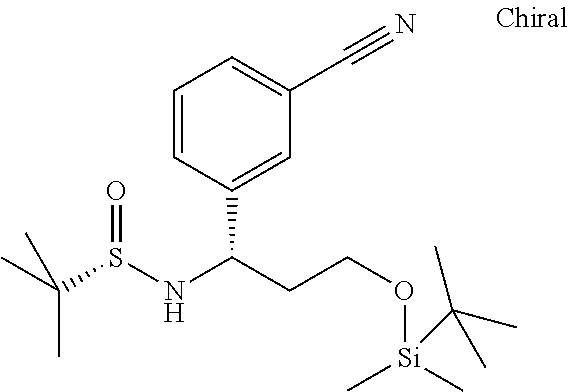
C1=CC(C(CCO[Si](C)(C)C(C)(C)C)NS(C(C)(C)C)=O)=CC(C#N)=C1
